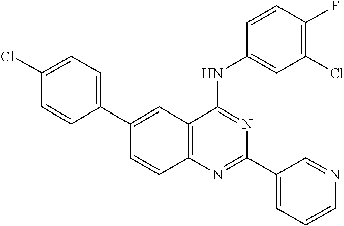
C1(C2=CC=C(Cl)C=C2)=CC2=C(C=C1)N=C(C1=CC=CN=C1)N=C2NC1=CC(Cl)=C(F)C=C1
